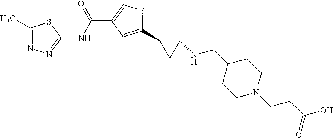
C1(C2CC2NCC2CCN(CCC(O)=O)CC2)=CC(C(NC2=NN=C(C)S2)=O)=CS1
